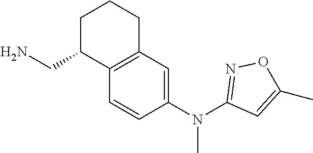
C1=CC(N(C2=NOC(C)=C2)C)=CC2=C1C(CN)CCC2
